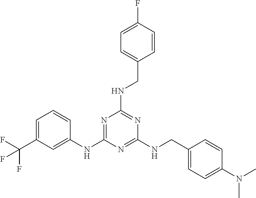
N1=C(NC2=CC(C(F)(F)F)=CC=C2)N=C(NCC2=CC=C(N(C)C)C=C2)N=C1NCC1=CC=C(F)C=C1
